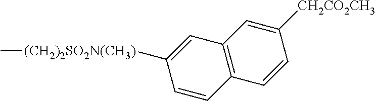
C12=C(C=C([CH2CO2CH3])C=C1)C=C([(CH2)2SO2N(CH3)]C)C=C2
